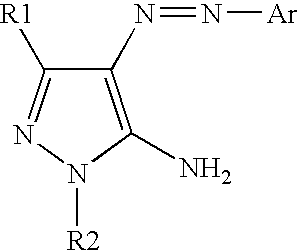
C1(N=N[Ar])=C(N)N([R2])N=C1[R1]
